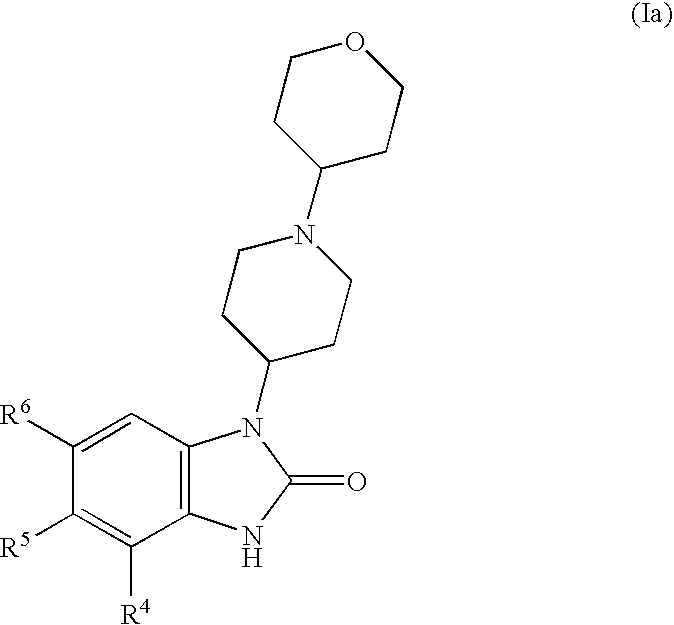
C1([R6])=CC2=C(C([R4])=C1[R5])NC(=O)N2C1CCN(C2CCOCC2)CC1
